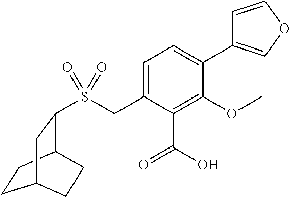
S(CC1=CC=C(C2=COC=C2)C(OC)=C1C(O)=O)(=O)(=O)C1C2CCC(C1)CC2
